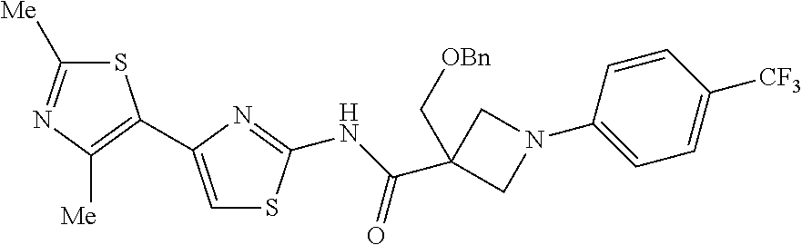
C1([Me])=NC([Me])=C(C2=CSC(NC(C3(C[OBn])CN(C4=CC=C([CF3])C=C4)C3)=O)=N2)S1
